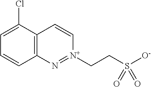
C12=C(C(Cl)=CC=C1)C=C[N+](CCS([O-])(=O)=O)=N2
